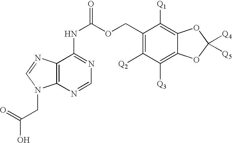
C1(COC(NC2=NC=NC3=C2N=CN3CC(O)=O)=O)=C([Q2])C([Q3])=C2C(=C1[Q1])OC([Q4])([Q5])O2
